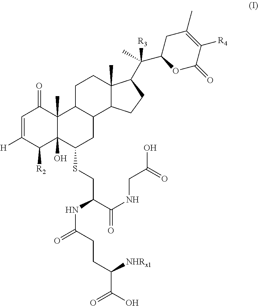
C1=C([H])C([R2])C2(O)C(C)(C1=O)C1C(CC2SCC(C(NCC(O)=O)=O)NC(CCC([NHRx1])C(=O)O)=O)C2C(C)(CC1)C(C(C1OC(=O)C([R4])=C(C)C1)(C)[R3])CC2
